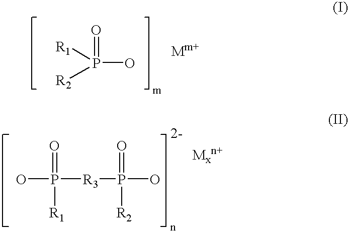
P(O)(=O)([R1])[R2].OP(=O)([R1])[R3]P(O)(=O)[R2]
